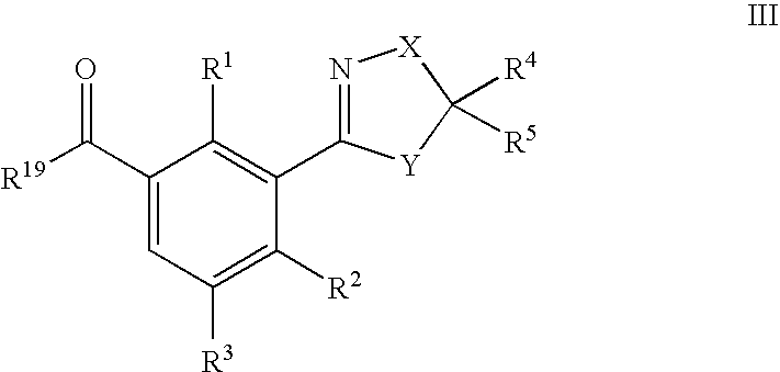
C1(C([R19])=O)=CC([R3])=C([R2])C(C2=N[X]C([R4])([R5])[Y]2)=C1[R1]
